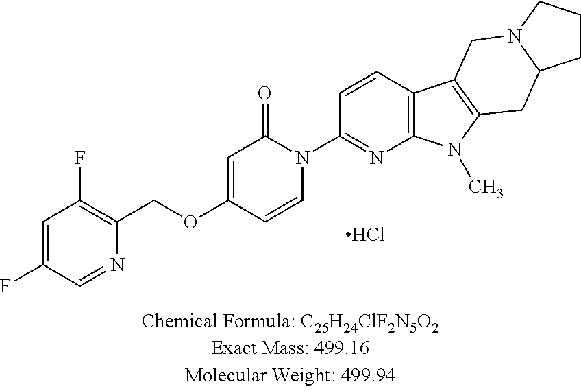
Cl.C1=C(F)C=NC(COC2=CC(=O)N(C3=NC4=C(C=C3)C3=C(N4C)CC4N(C3)CCC4)C=C2)=C1F
